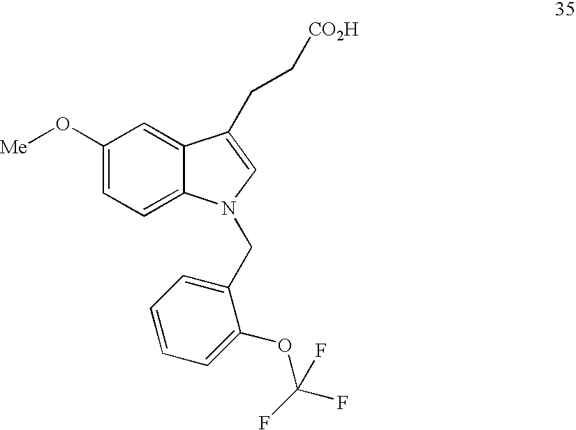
C1(O[Me])=CC=C2C(=C1)C(CC[CO2H])=CN2CC1=CC=CC=C1OC(F)(F)F
